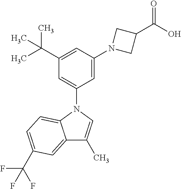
N1(C2=CC(C(C)(C)C)=CC(N3CC(C(=O)O)C3)=C2)C2=CC=C(C(F)(F)F)C=C2C(C)=C1
